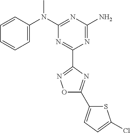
C1=CC(N(C2=NC(N)=NC(C3=NOC(C4=CC=C(Cl)S4)=N3)=N2)C)=CC=C1
